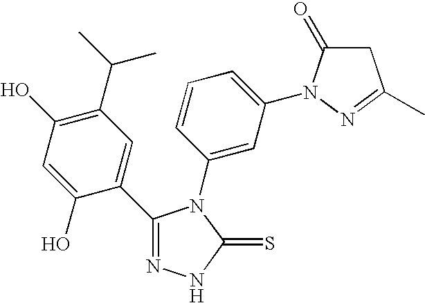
C1(C2=CC(C(C)C)=C(O)C=C2O)=NNC(=S)N1C1=CC(N2C(=O)CC(C)=N2)=CC=C1
